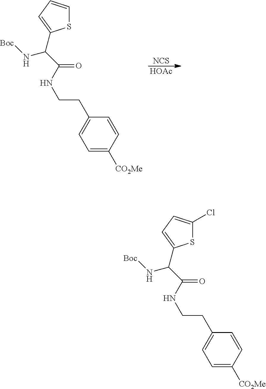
C1=C([CO2Me])C=CC(CCNC(=O)C(N[Boc])C2=CC=CS2)=C1.[NCS].[HOAc].C1=C([CO2Me])C=CC(CCNC(=O)C(N[Boc])C2=CC=C(Cl)S2)=C1
